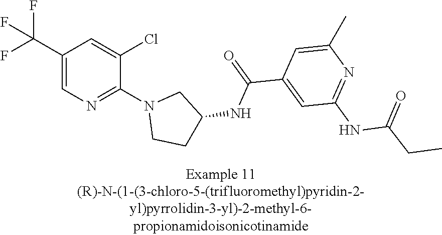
C1(C(F)(F)F)=CN=C(N2CCC(NC(C3=CC(NC(CC)=O)=NC(C)=C3)=O)C2)C(Cl)=C1
